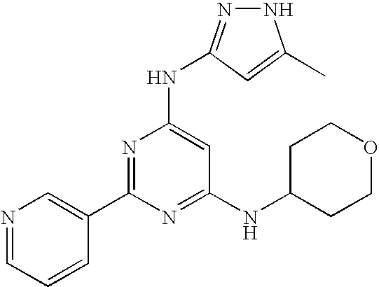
N1N=C(NC2=CC(NC3CCOCC3)=NC(C3=CN=CC=C3)=N2)C=C1C
